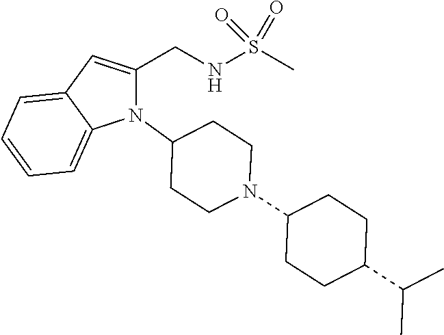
N1(C2CCN(C3CCC(C(C)C)CC3)CC2)C(CNS(C)(=O)=O)=CC2=CC=CC=C12
